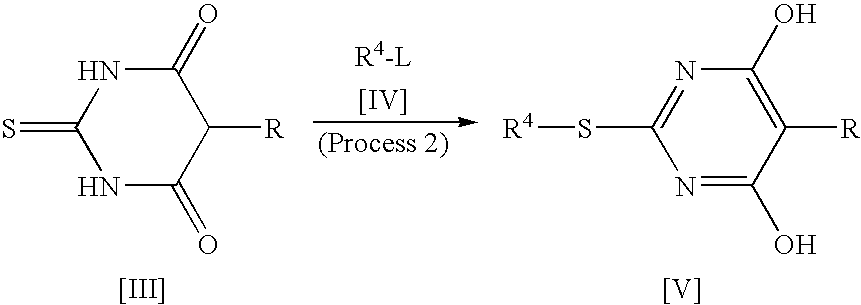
N1C(=O)C([R])C(=O)NC1=S.[[III]].[[IV]].N1=C(S[R4])N=C(O)C([R])=C1O.[V]
